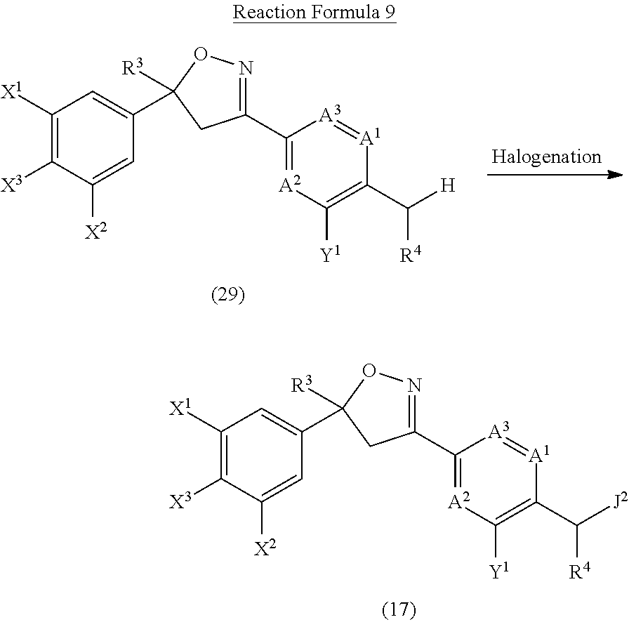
C1([X1])=C([X3])C([X2])=CC(C2([R3])CC(C3=[A2]C([Y1])=C(C([J2])[R4])[A1]=[A3]3)=NO2)=C1.C1([X1])=C([X3])C([X2])=CC(C2([R3])CC(C3=[A2]C([Y1])=C(C([H])[R4])[A1]=[A3]3)=NO2)=C1
